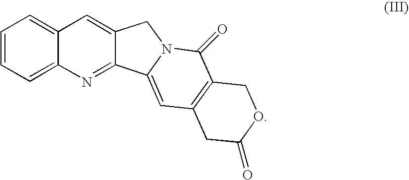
C1=CC=C2C(=C1)C=C1C(=N2)C2=CC3=C(C(=O)N2C1)COC(=O)C3
